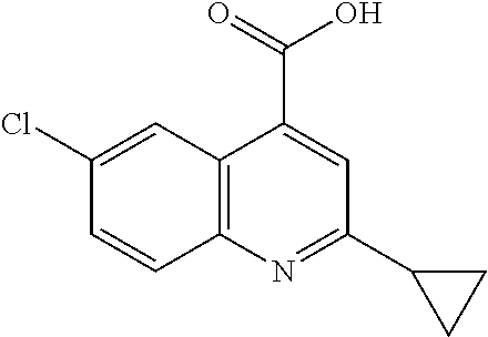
C12=C(N=C(C3CC3)C=C1C(=O)O)C=CC(Cl)=C2
